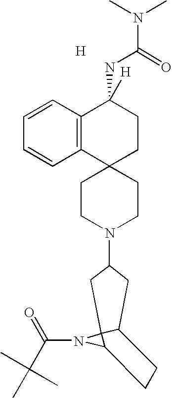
C1CN(C2CC3C4(N(C(C(C)(C)C)=O)C4CC3)C2)CCC12CCC(NC(=O)N(C)C)([H])C1=C2C=CC=C1.[H]
